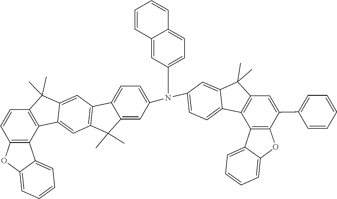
C12=C(C(C)(C)C3=CC4=C(C(C)(C)C5=CC(N(C6=CC=C7C8=C(C=C(C9=CC=CC=C9)C9=C8C8=CC=CC=C8O9)C(C)(C)C7=C6)C6=CC=C7C(=C6)C=CC=C7)=CC=C45)C=C13)C=CC1=C2C2=CC=CC=C2O1
